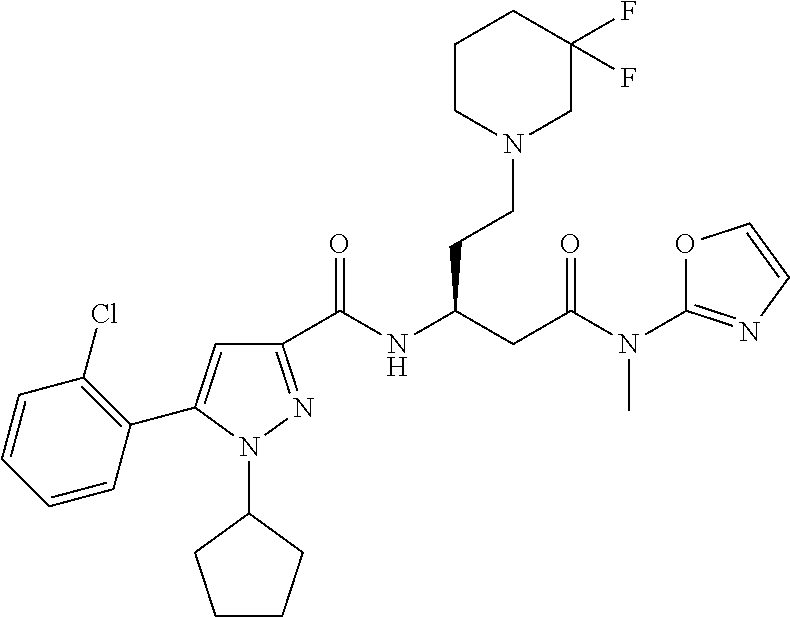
C1(C(NC(CC(=O)N(C2=NC=CO2)C)CCN2CC(F)(F)CCC2)=O)=NN(C2CCCC2)C(C2=C(Cl)C=CC=C2)=C1
